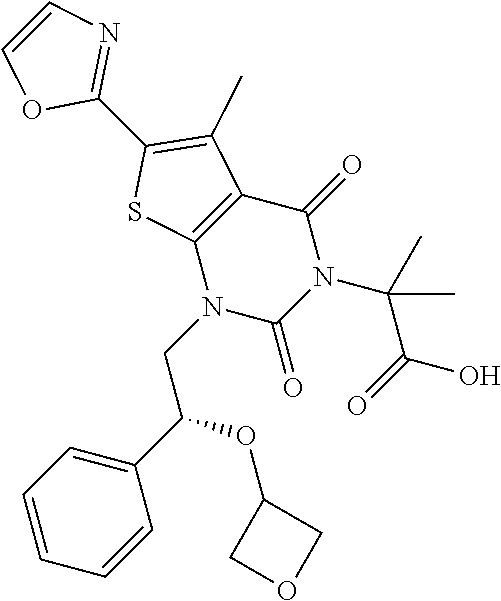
C12=C(N(CC(C3=CC=CC=C3)OC3COC3)C(=O)N(C(C(=O)O)(C)C)C1=O)SC(C1=NC=CO1)=C2C
